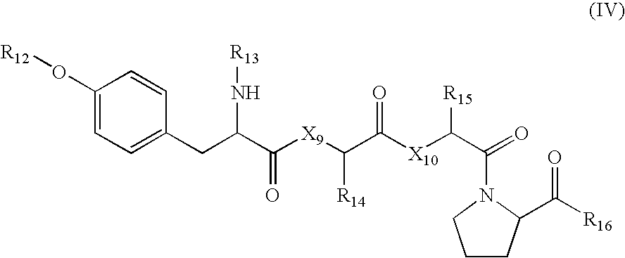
C1(O[R12])=CC=C(CC(C([X9]C(C([X10]C(C(=O)N2C(C([R16])=O)CCC2)[R15])=O)[R14])=O)N[R13])C=C1
